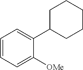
C1=CC=C([OMe])C(C2CCCCC2)=C1
